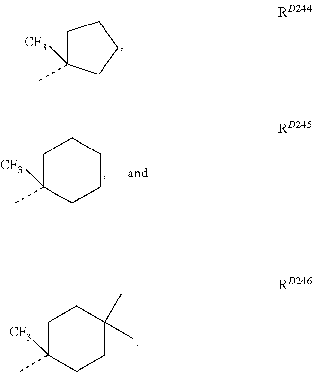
C1C([CF3])(C)CCC1.C1C([CF3])(C)CCCC1.C1C([CF3])(C)CCC(C)(C)C1
